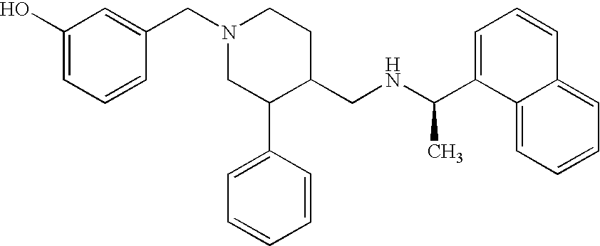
N1(CC2=CC(O)=CC=C2)CC(C2=CC=CC=C2)C(CNC(C2=CC=CC3=CC=CC=C23)C)CC1
